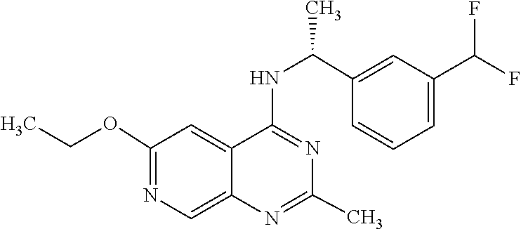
N1=C(NC(C2=CC(C(F)F)=CC=C2)C)C2=CC(OCC)=NC=C2N=C1C
